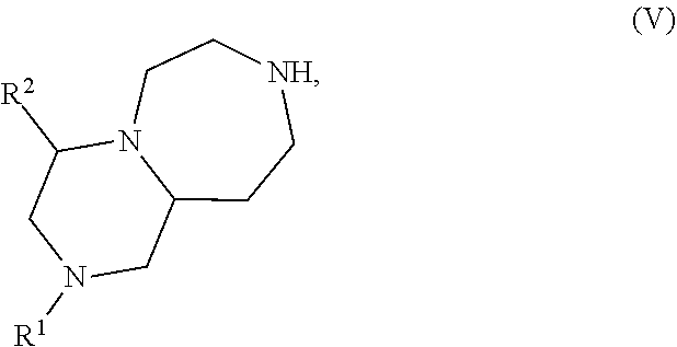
N1([R1])CC2N(CC[NH]CC2)C([R2])C1
